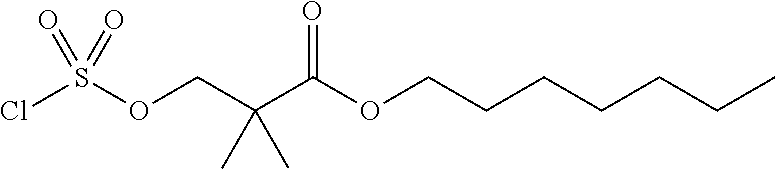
O=S(=O)(Cl)OCC(C)(C)C(=O)OCCCCCCC
